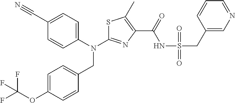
C1=C(OC(F)(F)F)C=CC(CN(C2=NC(C(=O)NS(CC3=CN=CC=C3)(=O)=O)=C(C)S2)C2=CC=C(C#N)C=C2)=C1
